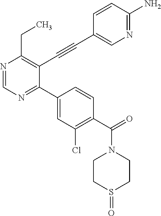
N1=CN=C(C2=CC(Cl)=C(C(=O)N3CCS(=O)CC3)C=C2)C(C#CC2=CN=C(N)C=C2)=C1CC
